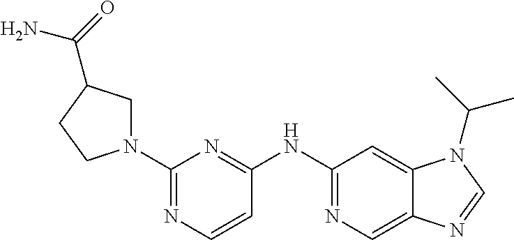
C1(N2CC(C(N)=O)CC2)=NC=CC(NC2=NC=C3C(=C2)N(C(C)C)C=N3)=N1
